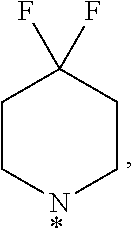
C1C[N*]CCC1(F)F
